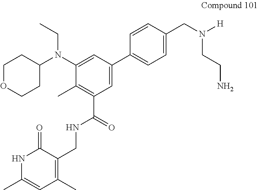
C1=C(C2=CC=C(CN([H])CCN)C=C2)C=C(N(C2CCOCC2)CC)C(C)=C1C(=O)NCC1=C(C)C=C(C)NC1=O
